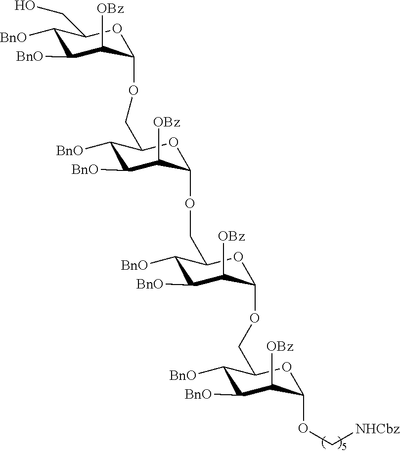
C1([BnO])C([BnO])C([OBz])C(OCC2C([BnO])C([BnO])C([OBz])C(OCC3C([BnO])C([BnO])C([OBz])C(OCC4C([BnO])C([BnO])C([OBz])C(OC[NHCbz])O4)O3)O2)OC1CO
